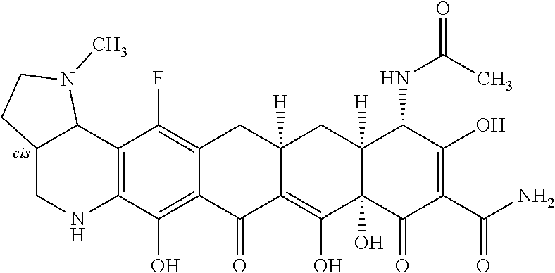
C12=C(C3C(CN1)CCN3C)C(F)=C1CC3([H])CC4([H])C(NC(C)=O)C(O)=C(C(=O)N)C(=O)C4(O)C(O)=C3C(=O)C1=C2O
